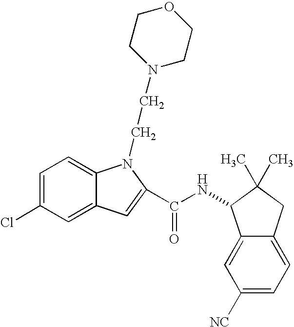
C1=C(Cl)C=C2C(=C1)N(CCN1CCOCC1)C(C(NC1C3=CC([NC])=CC=C3CC1(C)C)=O)=C2
